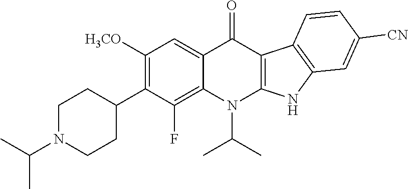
C1N(C(C)C)CCC(C2=C([H3CO])C=C3C(=C2F)N(C(C)C)C2=C(C3=O)C3=C(N2)C=C([CN])C=C3)C1
